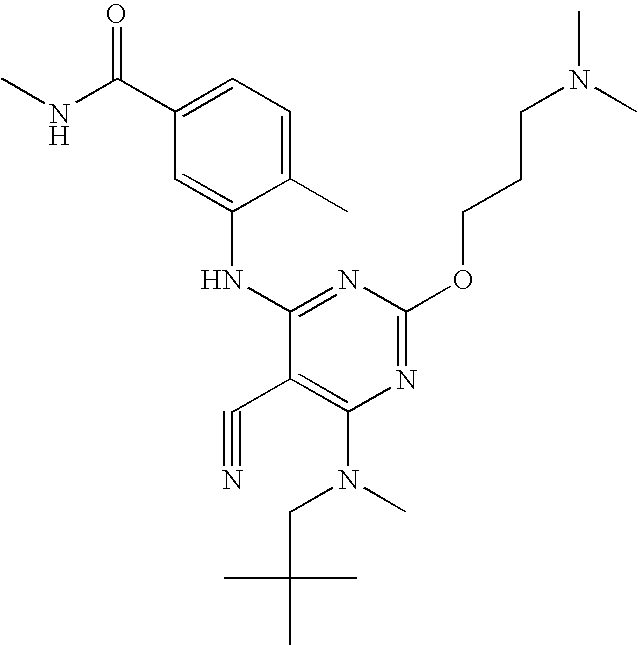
C1(C)=CC=C(C(=O)NC)C=C1NC1=NC(OCCCN(C)C)=NC(N(CC(C)(C)C)C)=C1C#N
